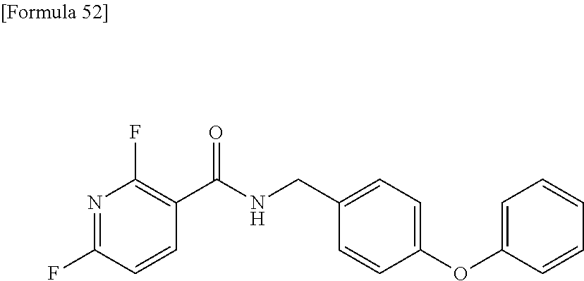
N1=C(F)C=CC(C(NCC2=CC=C(OC3=CC=CC=C3)C=C2)=O)=C1F
